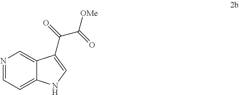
N1=CC=C2C(=C1)C(C(=O)C(=O)[OMe])=CN2
